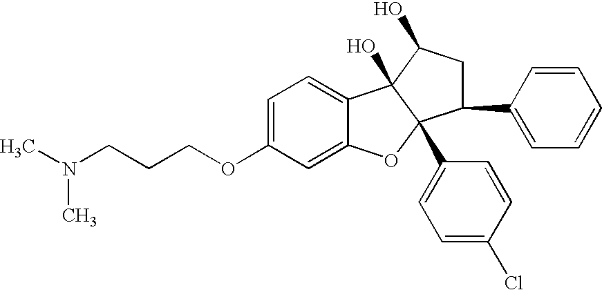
C1=C(OCCCN(C)C)C=C2C(=C1)C1(O)C(C3=CC=C(Cl)C=C3)(O2)C(C2=CC=CC=C2)CC1O
